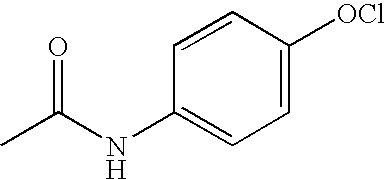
CC(=O)NC1=CC=C([OCl])C=C1
